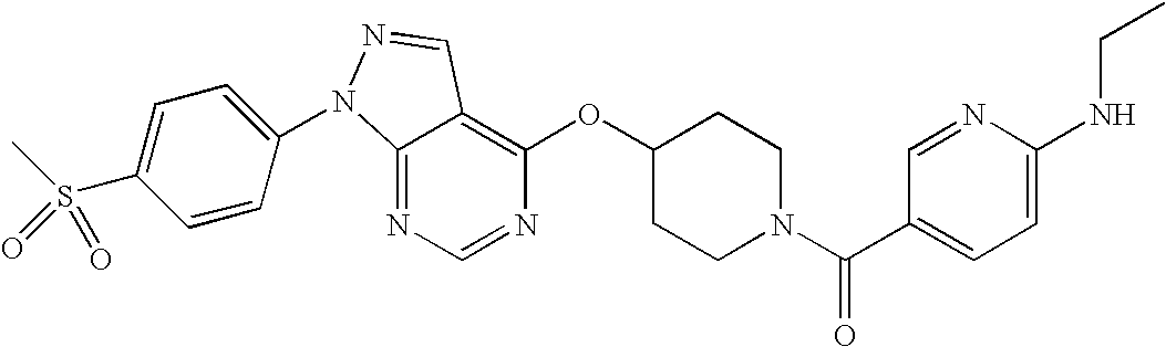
C12=NC=NC(OC3CCN(C(C4=CC=C(NCC)N=C4)=O)CC3)=C1C=NN2C1=CC=C(S(C)(=O)=O)C=C1
